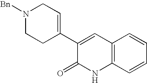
C1(C2=CCN([Bn])CC2)=CC2=C(NC1=O)C=CC=C2
